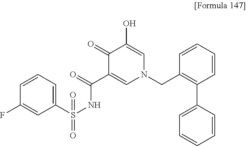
C1(=O)C(C(=O)NS(=O)(C2=CC=CC(F)=C2)=O)=CN(CC2=C(C3=CC=CC=C3)C=CC=C2)C=C1O
